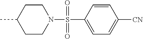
S(C1=CC=C([CN])C=C1)(=O)(=O)N1CCC(C)CC1
